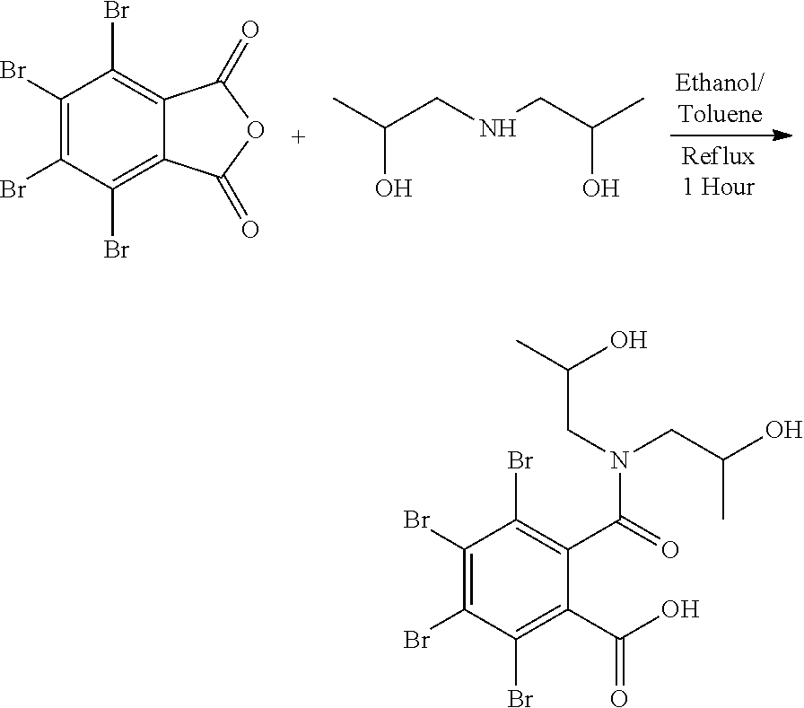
C1(Br)=C(Br)C(Br)=C2C(=C1Br)C(=O)OC2=O.CC(CNCC(C)O)O.C1(Br)=C(Br)C(Br)=C(C(O)=O)C(C(=O)N(CC(O)C)CC(O)C)=C1Br
